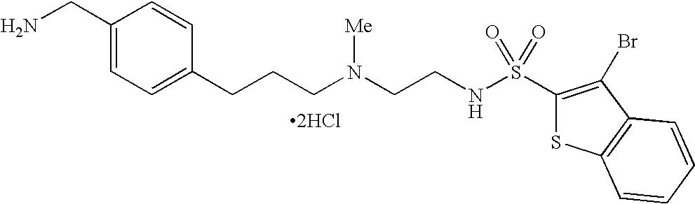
C1(CN)=CC=C(CCCN(CCNS(C2=C(Br)C3=C(S2)C=CC=C3)(=O)=O)[Me])C=C1.[2HCl]
